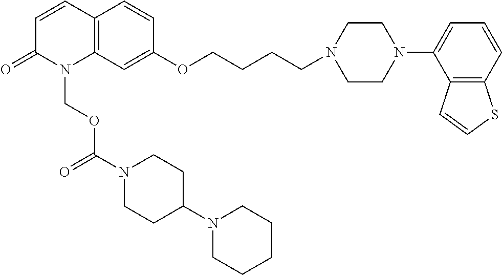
C12=C(C=C(OCCCCN3CCN(C4=CC=CC5=C4C=CS5)CC3)C=C1)N(COC(N1CCC(N3CCCCC3)CC1)=O)C(=O)C=C2
